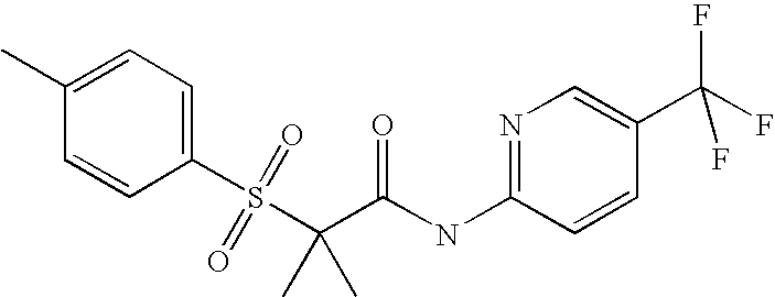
C1(C)=CC=C(S(C(C)(C(NC2=NC=C(C(F)(F)F)C=C2)=O)C)(=O)=O)C=C1
